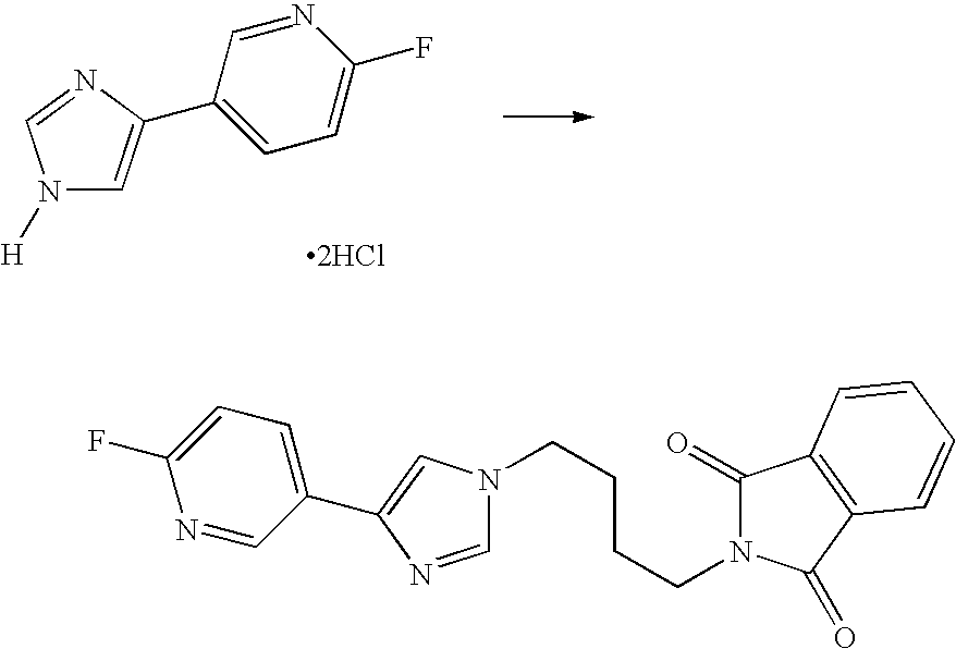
N1([H])C=C(C2=CC=C(F)N=C2)N=C1.[2HCl].C1=NC(C2=CC=C(F)N=C2)=CN1CCCCN1C(=O)C2=C(C1=O)C=CC=C2
